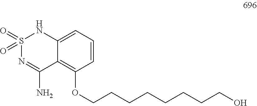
S1(=O)(=O)N=C(N)C2=C(OCCCCCCCCO)C=CC=C2N1
